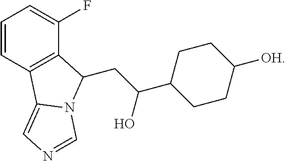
C1=CC2=C(C(F)=C1)C(CC(O)C1CCC([OH])CC1)N1C2=CN=C1
